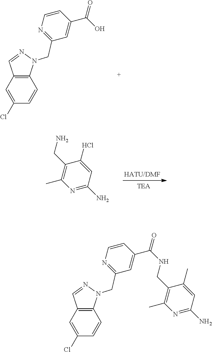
C12=C(C=C(Cl)C=C1)C=NN2CC1=NC=CC(C(=O)O)=C1.N1=C(N)C=C(Cl)C(CN)=C1C.C12=C(C=C(Cl)C=C1)C=NN2CC1=NC=CC(C(=O)NCC2=C(C)N=C(N)C=C2C)=C1
